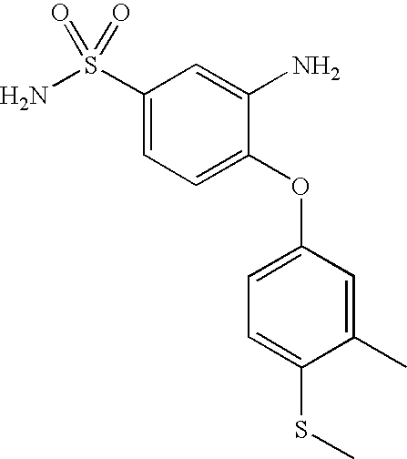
C1(S(N)(=O)=O)=CC=C(OC2=CC=C(SC)C(C)=C2)C(N)=C1
